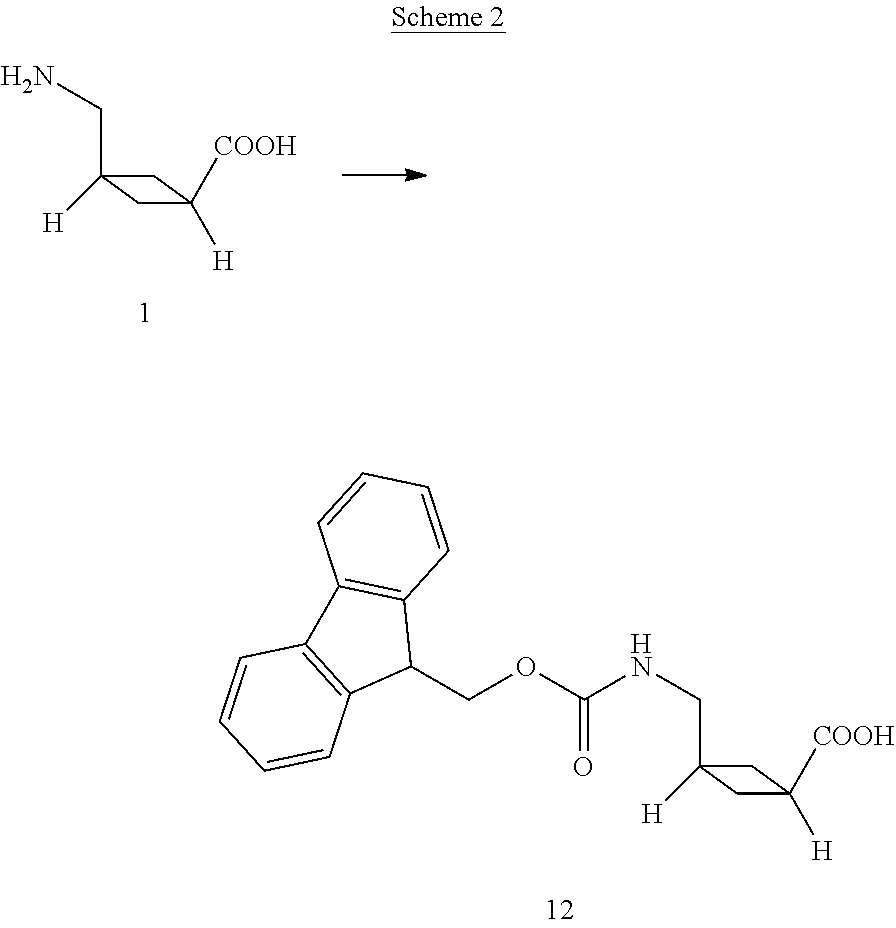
C1(CN)([H])CC([H])([COOH])C1.C1(CNC(=O)OCC2C3=C(C4=C2C=CC=C4)C=CC=C3)([H])CC([H])([COOH])C1
